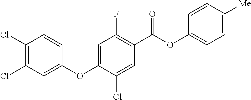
C1(Cl)=C(Cl)C=C(OC2=CC(F)=C(C(OC3=CC=C([Me])C=C3)=O)C=C2Cl)C=C1
